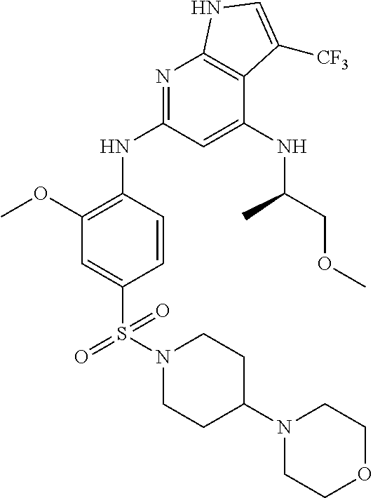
S(=O)(=O)(C1=CC(OC)=C(NC2=NC3=C(C(NC(COC)C)=C2)C([CF3])=CN3)C=C1)N1CCC(N2CCOCC2)CC1
